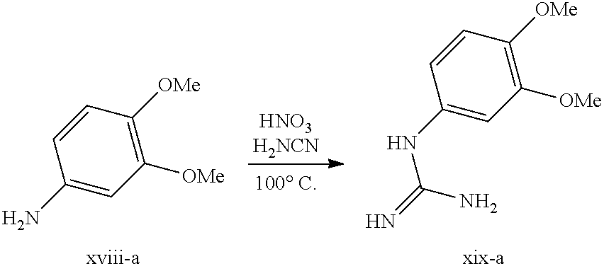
C1([OMe])=C([OMe])C=CC(N)=C1.C1([OMe])=C([OMe])C=CC(NC(=N)N)=C1
